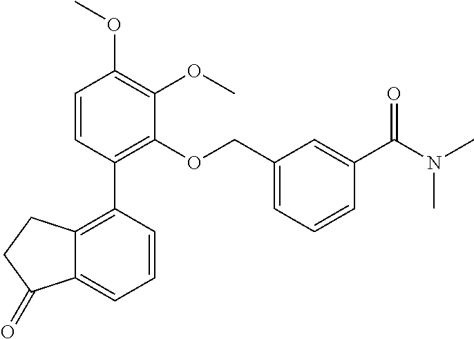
C1=CC(C2=C(OCC3=CC=CC(C(N(C)C)=O)=C3)C(OC)=C(OC)C=C2)=C2C(=C1)C(=O)CC2
